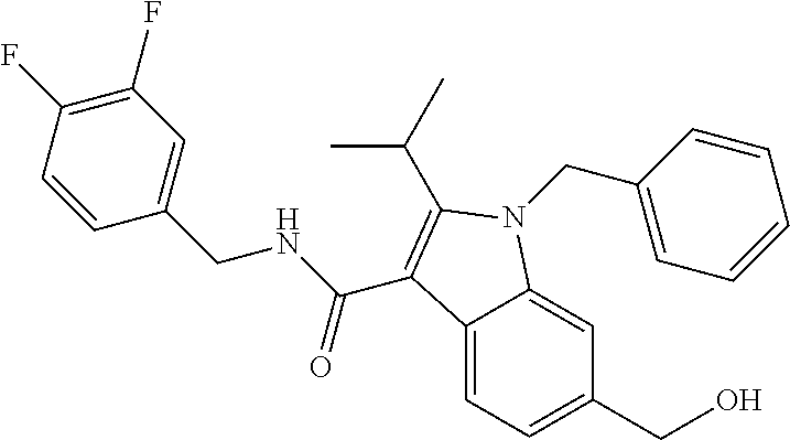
C12=CC=C(CO)C=C1N(CC1=CC=CC=C1)C(C(C)C)=C2C(NCC1=CC(F)=C(F)C=C1)=O
